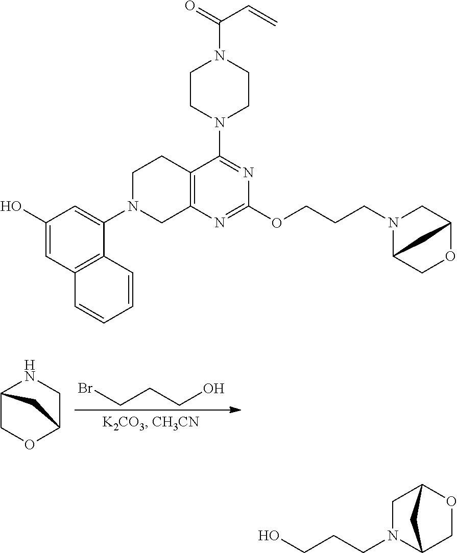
BrCCCO.C12COC(CN1)C2.C1N(C2=CC(O)=CC3=C2C=CC=C3)CC2=C(C1)C(N1CCN(C(=O)C=C)CC1)=NC(OCCCN1C3COC(C1)C3)=N2.C1N(CCCO)C2COC1C2
